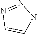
C1=CN=NN1
